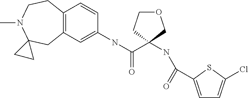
C12=C(C=C(NC(=O)C3(NC(=O)C4=CC=C(Cl)S4)CCOC3)C=C1)CC1(N(C)CC2)CC1
